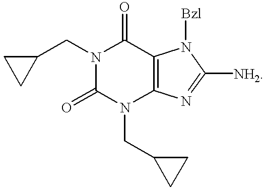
N1(CC2CC2)C(=O)N(CC2CC2)C2=C(C1=O)N([Bzl])C([NH2])=N2
